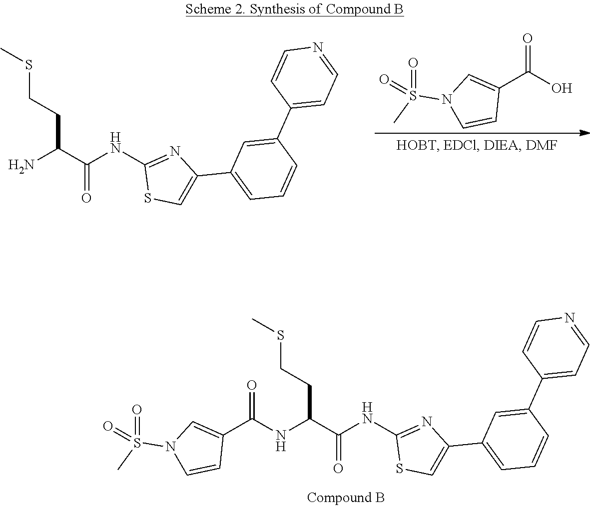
NC(C(NC1=NC(C2=CC=CC(C3=CC=NC=C3)=C2)=CS1)=O)CCSC.C1(C(O)=O)=CN(S(C)(=O)=O)C=C1.C(C(NC1=NC(C2=CC=CC(C3=CC=NC=C3)=C2)=CS1)=O)(CCSC)NC(C1=CN(S(C)(=O)=O)C=C1)=O
